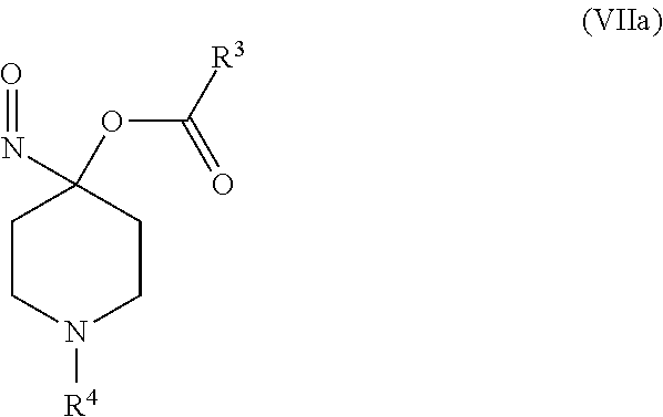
C1CN([R4])CCC1(N=O)OC([R3])=O
